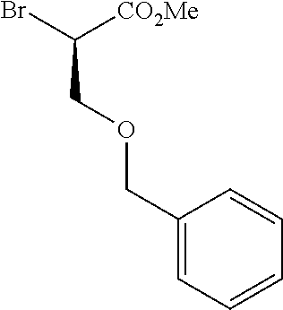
BrC(COCC1=CC=CC=C1)[CO2Me]
